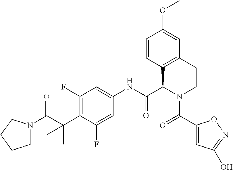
C1(F)=C(C(C)(C)C(=O)N2CCCC2)C(F)=CC(NC(C2C3=C(CCN2C(=O)C2=CC(O)=NO2)C=C(OC)C=C3)=O)=C1
